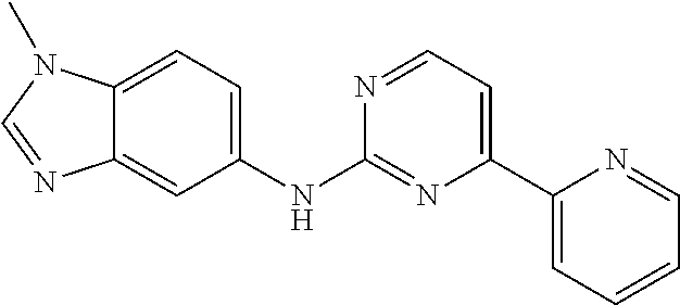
C1(C2=CC=NC(NC3=CC=C4C(=C3)N=CN4C)=N2)=CC=CC=N1
